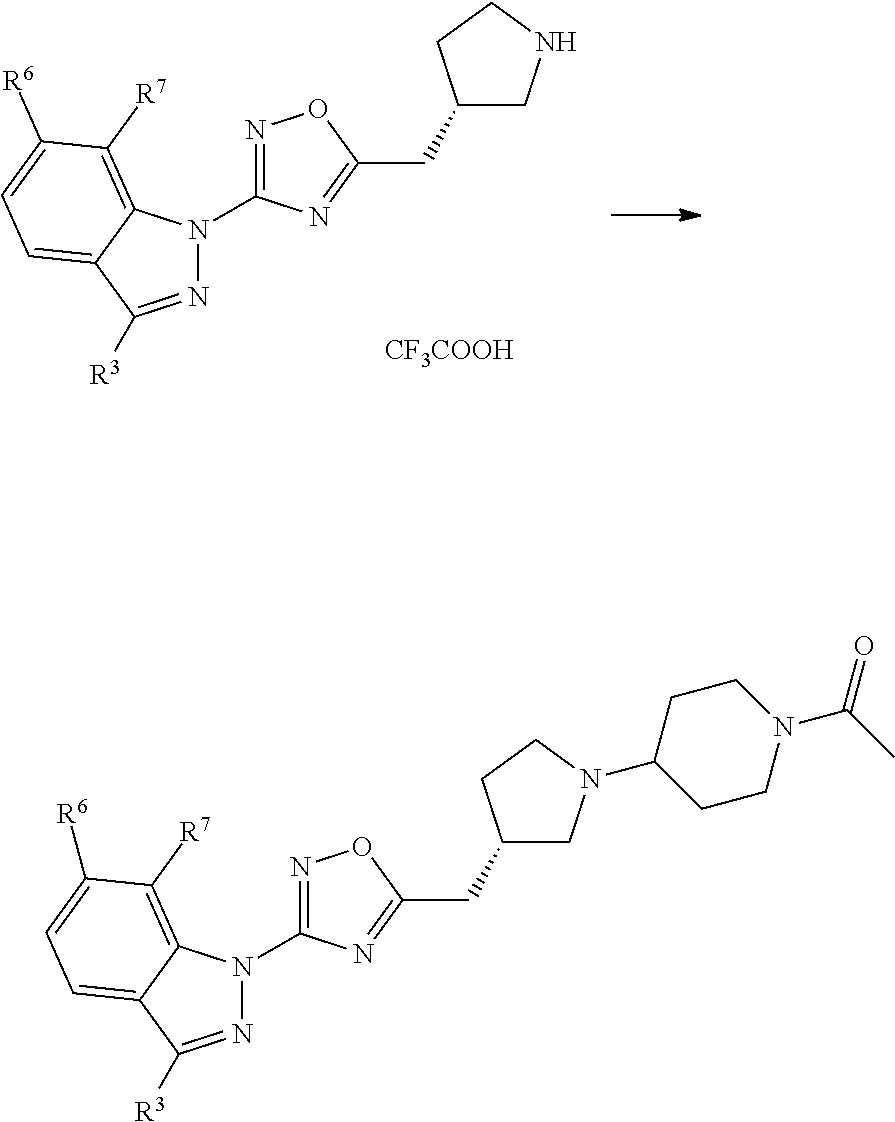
N1=C([R3])C2=CC=C([R6])C([R7])=C2N1C1=NOC(CC2CNCC2)=N1.[CF3COOH].N1=C([R3])C2=CC=C([R6])C([R7])=C2N1C1=NOC(CC2CN(C3CCN(C(C)=O)CC3)CC2)=N1
